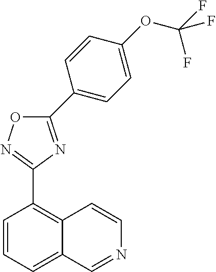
C1=CC=C2C(=C1C1=NOC(C3=CC=C(OC(F)(F)F)C=C3)=N1)C=CN=C2
